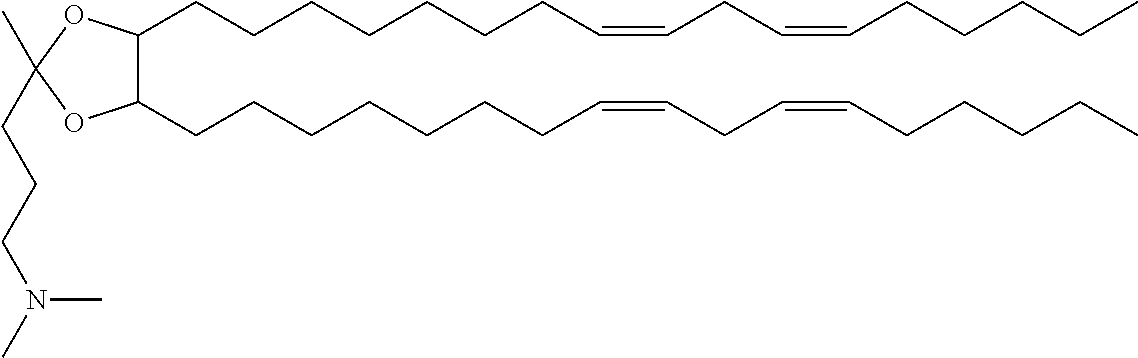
C(C1(C)OC(CCCCCCCC=CCC=CCCCCC)C(CCCCCCCC=CCC=CCCCCC)O1)CCN(C)C
